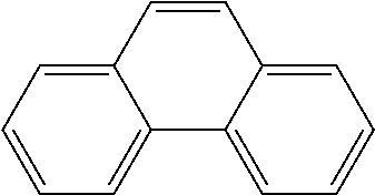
C12=CC=CC=C1C1=CC=CC=C1C=C2
